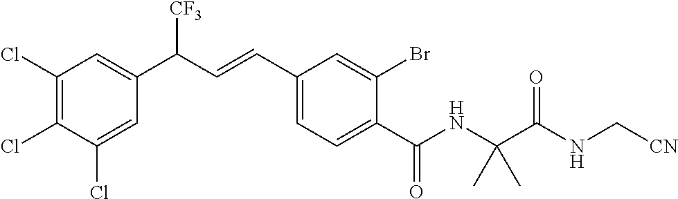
C1(Cl)=C(Cl)C(Cl)=CC(C(C=CC2=CC=C(C(NC(C(NC[CN])=O)(C)C)=O)C(Br)=C2)[CF3])=C1
